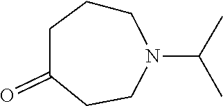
C1CCC(=O)CCN1C(C)C
